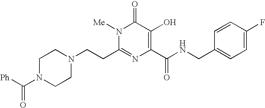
[Ph]C(N1CCN(CCC2=NC(C(NCC3=CC=C(F)C=C3)=O)=C(O)C(=O)N2[Me])CC1)=O
